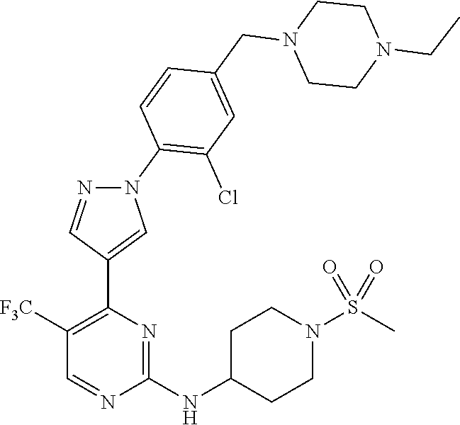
C1([F3C])=C(C2=CN(C3=C(Cl)C=C(CN4CCN(CC)CC4)C=C3)N=C2)N=C(NC2CCN(S(C)(=O)=O)CC2)N=C1
